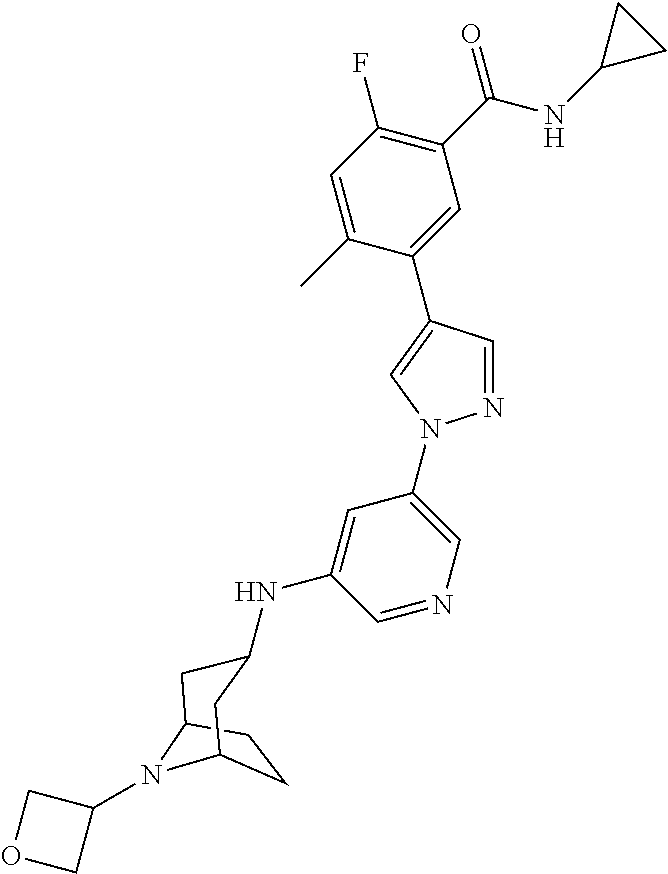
C1=C(C)C(C2=CN(C3=CN=CC(NC4CC5N(C6COC6)C(C4)CC5)=C3)N=C2)=CC(C(NC2CC2)=O)=C1F
